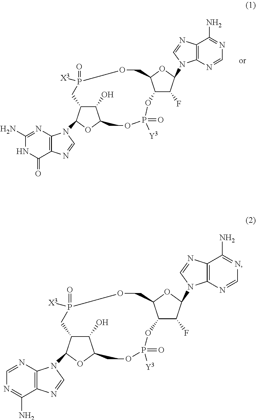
C1(O)C2C(N3C4=C(C(=O)NC(N)=N4)N=C3)OC1COP([Y3])(=O)OC1C(F)C(N3C4=C(C(N)=NC=N4)N=C3)OC1COP(=O)([X3])C2.C1(O)C2C(N3C4=C(C(N)=NC=N4)N=C3)OC1COP([Y3])(=O)OC1C(F)C(N3C4=C(C(N)=NC=N4)N=C3)OC1COP(=O)([X3])C2
